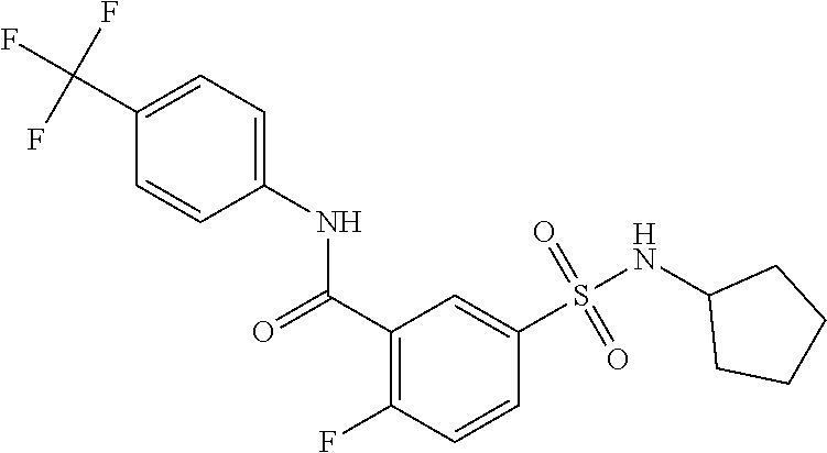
C1(C(=O)NC2=CC=C(C(F)(F)F)C=C2)=C(F)C=CC(S(=O)(=O)NC2CCCC2)=C1
